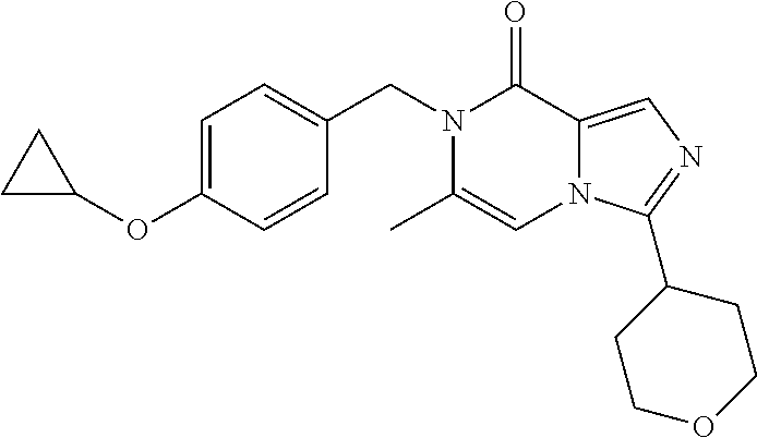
C1=C(OC2CC2)C=CC(CN2C(C)=CN3C(=CN=C3C3CCOCC3)C2=O)=C1
